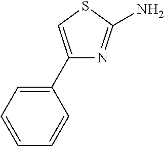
C1=CC=C(C2=CSC(N)=N2)C=C1
